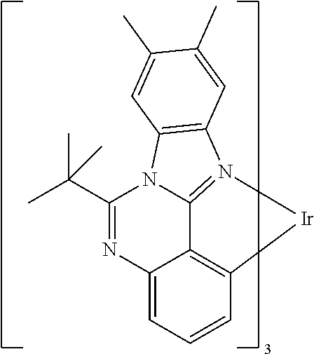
N1=C(C(C)(C)C)N2C3=N(C4=C2C=C(C)C(C)=C4)[Ir]C2=C3C1=CC=C2
